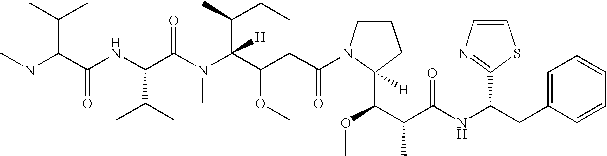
N(C(C(NC(C(N(C(C(CC(N1C(C(OC)C(C(NC(CC2=CC=CC=C2)C2=NC=CS2)=O)C)([H])CCC1)=O)OC)(C(CC)C)[H])C)=O)C(C)C)=O)C(C)C)C
